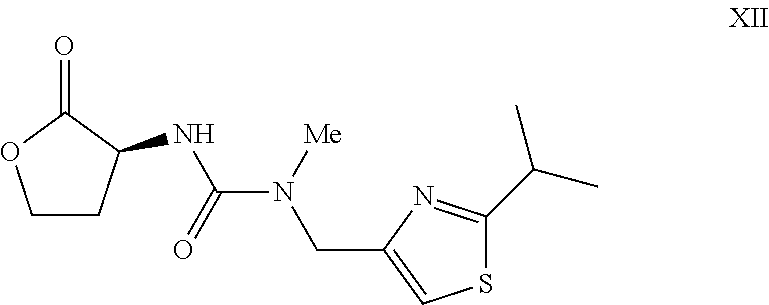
C1CC(NC(N(CC2=CSC(C(C)C)=N2)[Me])=O)C(=O)O1
